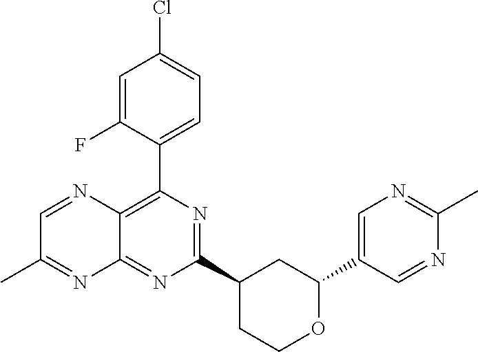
N1=C(C2CC(C3=CN=C(C)N=C3)OCC2)N=C2C(=C1C1=CC=C(Cl)C=C1F)N=CC(C)=N2
